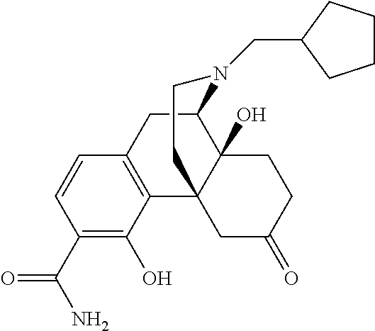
C1(C(N)=O)=C(O)C2=C(C=C1)CC1C3(O)C2(CC(=O)CC3)CCN1CC1CCCC1
